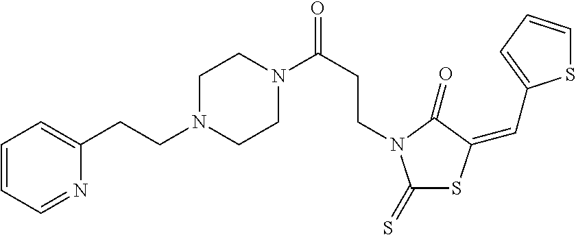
C1=CC=NC(CCN2CCN(C(CCN3C(=S)SC(=CC4=CC=CS4)C3=O)=O)CC2)=C1
